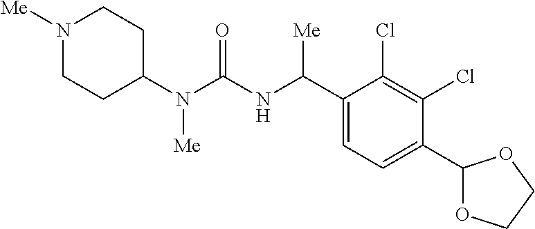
C1(N(C(NC(C2=CC=C(C3OCCO3)C(Cl)=C2Cl)[Me])=O)[Me])CCN([Me])CC1
